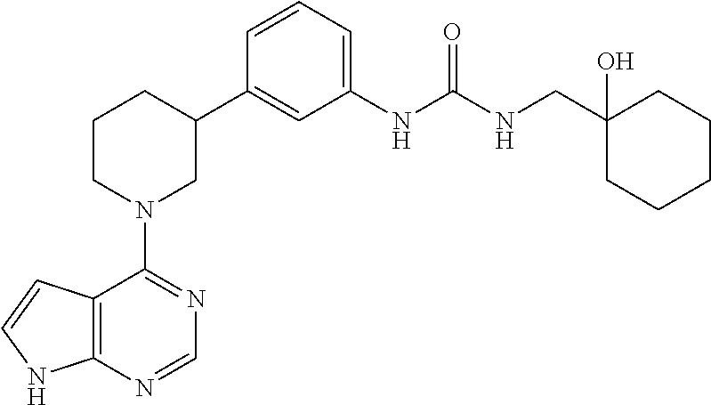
C12=C(NC=C1)N=CN=C2N1CC(C2=CC(NC(NCC3(O)CCCCC3)=O)=CC=C2)CCC1
